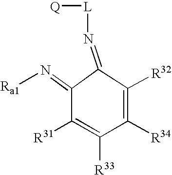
N(=C1C(=N[Ra1])C([R31])=C([R33])C([R34])=C1[R32])[L][Q]
